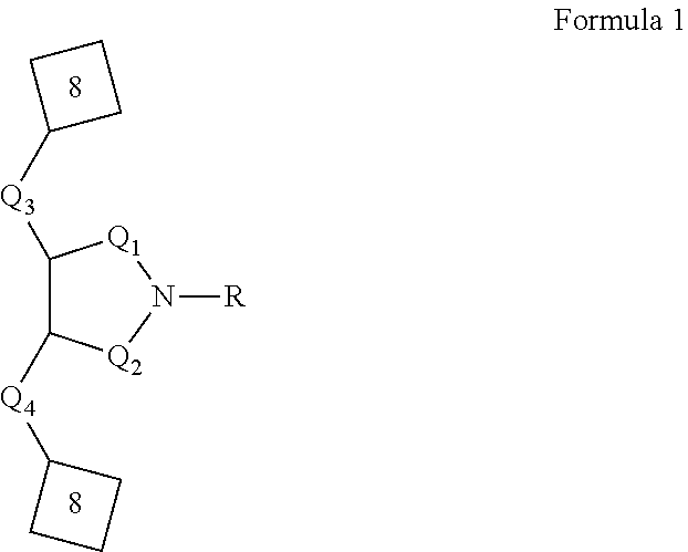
C1([Q3]C2CCC2)C([Q4]C2CCC2)[Q2]N([R])[Q1]1
